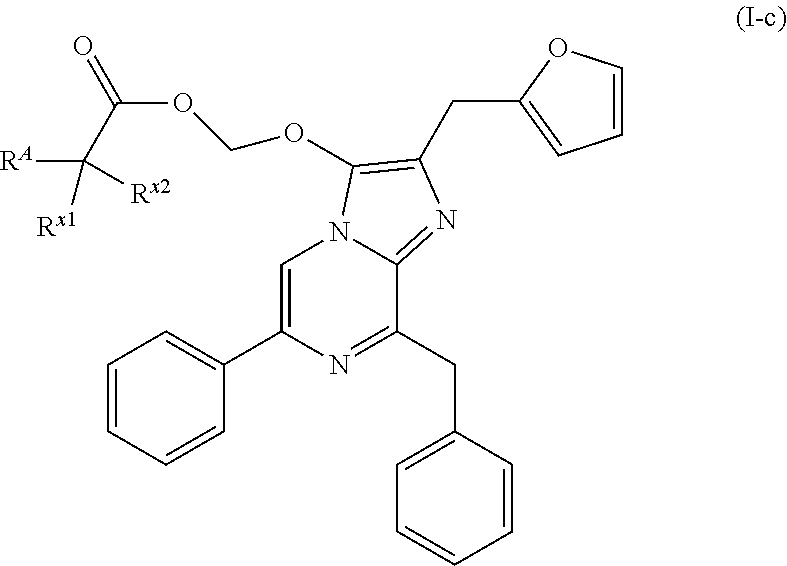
C1=C(C2=CC=CC=C2)N=C(CC2=CC=CC=C2)C2=NC(CC3=CC=CO3)=C(OCOC(=O)C([RA])([Rx1])[Rx2])N12
